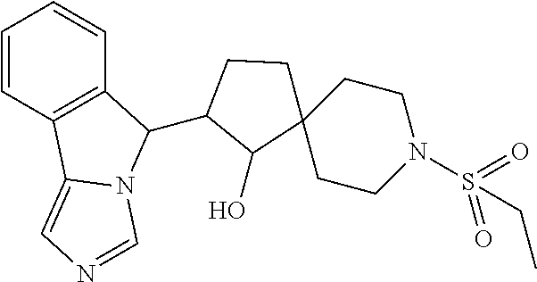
C1=CC2=C(C=C1)C(C1C(O)C3(CC1)CCN(S(CC)(=O)=O)CC3)N1C2=CN=C1
